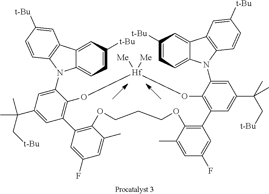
C12=C(C=C(F)C=C1C)C1=C(C(N3C4=CC=C([t-Bu])C=C4C4=C3C=CC([t-Bu])=C4)=CC(C(C)(C)C[t-Bu])=C1)O[Hf]([Me])([Me])OC1=C(C3=C(OCCCO2)C(C)=CC(F)=C3)C=C(C(C[t-Bu])(C)C)C=C1N1C2=CC=C([t-Bu])C=C2C2=C1C=CC([t-Bu])=C2
